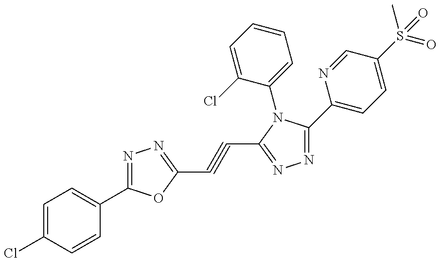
C1=C(Cl)C=CC(C2=NN=C(C#CC3=NN=C(C4=CC=C(S(=O)(C)=O)C=N4)N3C3=CC=CC=C3Cl)O2)=C1
